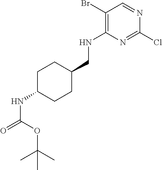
N(C1=C(Br)C=NC(Cl)=N1)CC1CCC(NC(=O)OC(C)(C)C)CC1
